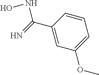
C1(OC)=CC=CC(C(=N)NO)=C1
